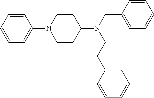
C1(N2CCC(N(CC3=CC=CC=C3)CCC3=CC=CC=C3)CC2)=CC=CC=C1
